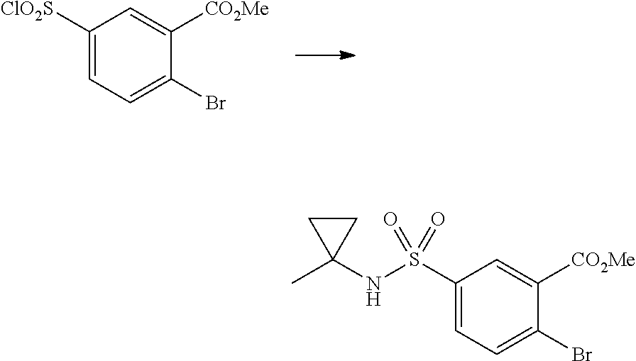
C1([ClO2S])=CC=C(Br)C([CO2Me])=C1.C1(S(NC2(C)CC2)(=O)=O)=CC=C(Br)C([CO2Me])=C1
